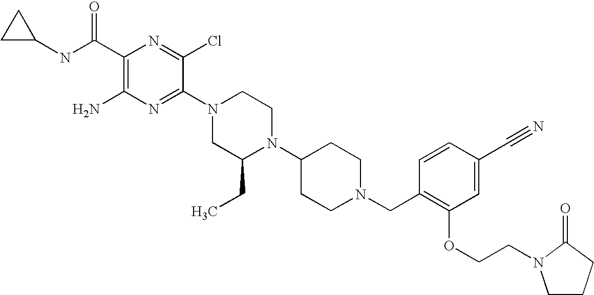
C1(C(NC2CC2)=O)=C(N)N=C(N2CC(CC)N(C3CCN(CC4=C(OCCN5CCCC5=O)C=C(C#N)C=C4)CC3)CC2)C(Cl)=N1
